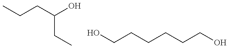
CCCC(O)CC.OCCCCCCO
